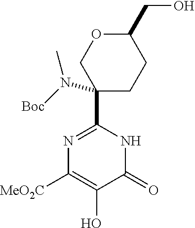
C1(CO)OCC(C2=NC([MeO2C])=C(O)C(=O)N2)(N([Boc])C)CC1
